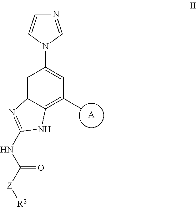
C1=C2C(=C(C)C=C1N1C=NC=C1)NC(NC([Z][R2])=O)=N2.[A]
